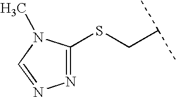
C(C(C)C)SC1=NN=CN1C
